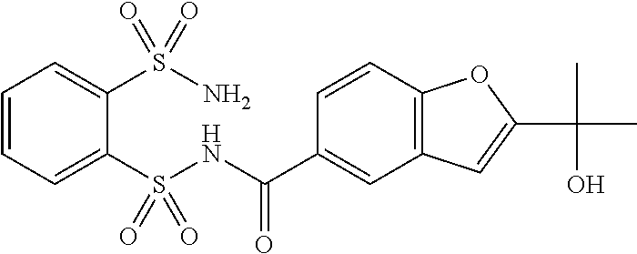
C1=CC=C(S(NC(C2=CC3=C(C=C2)OC(C(O)(C)C)=C3)=O)(=O)=O)C(S(N)(=O)=O)=C1
